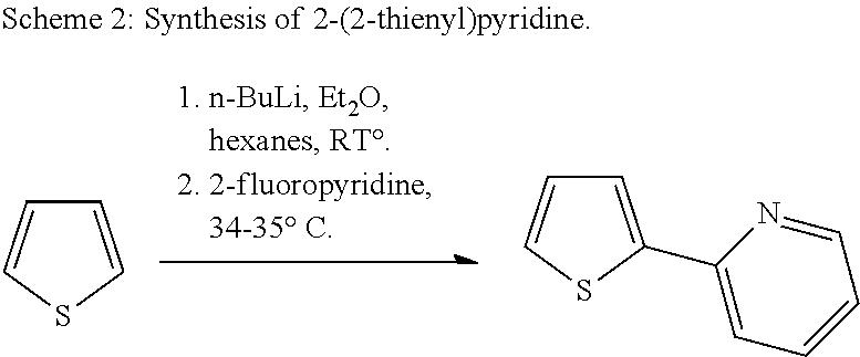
C1=CSC=C1.C1=C(C2=CC=CC=N2)SC=C1
